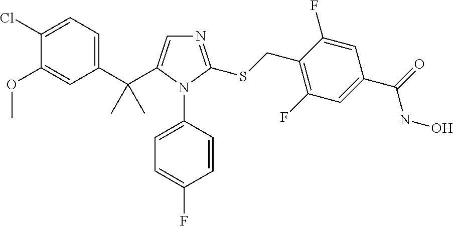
C1(C(C2=CN=C(SCC3=C(F)C=C(C(=O)NO)C=C3F)N2C2=CC=C(F)C=C2)(C)C)=CC=C(Cl)C(OC)=C1
